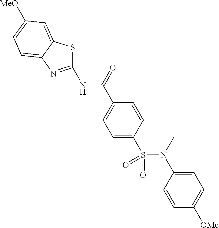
N(C(C1=CC=C(S(N(C2=CC=C([OMe])C=C2)C)(=O)=O)C=C1)=O)C1=NC2=CC=C([MeO])C=C2S1
